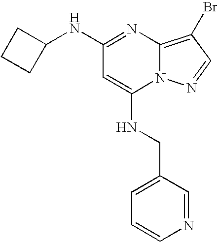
C1=CN=CC(CNC2=CC(NC3CCC3)=NC3=C(Br)C=NN23)=C1
